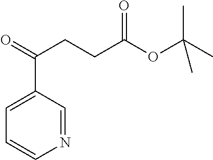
CC(OC(CCC(=O)C1=CC=CN=C1)=O)(C)C
